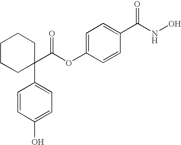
C1CCC(C(OC2=CC=C(C(NO)=O)C=C2)=O)(C2=CC=C(O)C=C2)CC1
